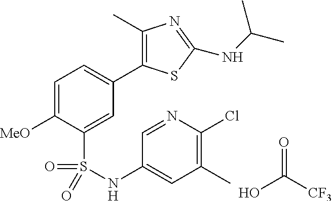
OC(=O)[CF3].C1=C([MeO])C(S(=O)(=O)NC2=CC(C)=C(Cl)N=C2)=CC(C2=C(C)N=C(NC(C)C)S2)=C1
